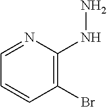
C1(Br)=C(NN)N=CC=C1
